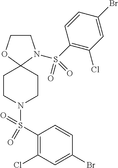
C1CN(S(C2=C(Cl)C=C(Br)C=C2)(=O)=O)C2(O1)CCN(S(=O)(=O)C1=C(Cl)C=C(Br)C=C1)CC2
